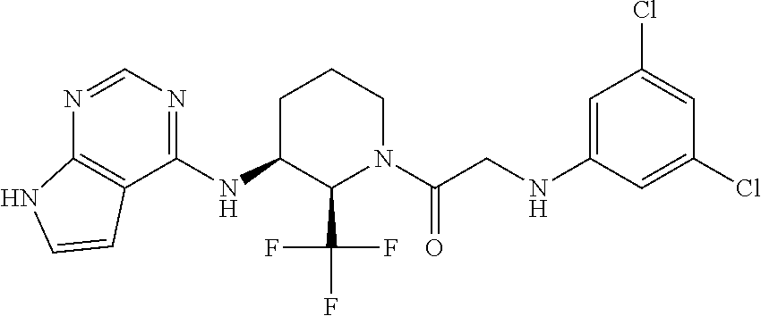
C1=C(NCC(N2CCCC(NC3=NC=NC4=C3C=CN4)C2C(F)(F)F)=O)C=C(Cl)C=C1Cl
